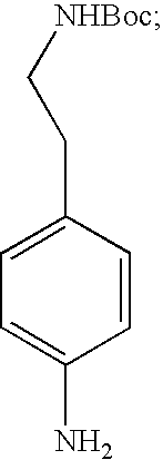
C1(CC[NHBoc])=CC=C(N)C=C1
